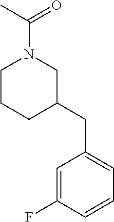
CC(N1CCCC(CC2=CC=CC(F)=C2)C1)=O
